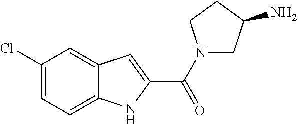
C1(Cl)=CC=C2C(=C1)C=C(C(N1CC(N)CC1)=O)N2
